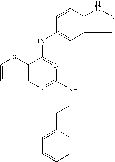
C12=C(C(NC3=CC4=C(C=C3)NN=C4)=NC(NCCC3=CC=CC=C3)=N1)SC=C2
